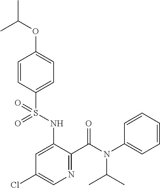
C1=CC(S(NC2=CC(Cl)=CN=C2C(N(C2=CC=CC=C2)C(C)C)=O)(=O)=O)=CC=C1OC(C)C
